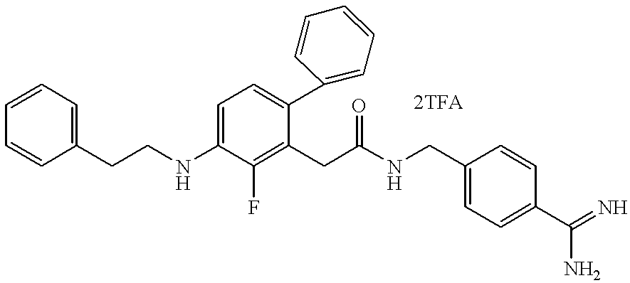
C1(CCNC2=CC=C(C3=CC=CC=C3)C(CC(=O)NCC3=CC=C(C(=N)N)C=C3)=C2F)=CC=CC=C1
